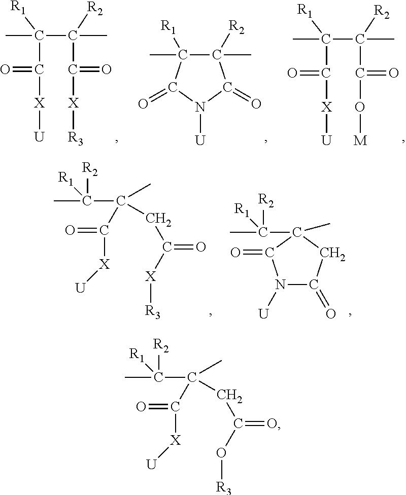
CC(C(C)([R2])C(O[M])=O)([R1])C([X][U])=O.C1(C)([R2])C(C)([R1])C(=O)N([U])C1=O.CC(C(C)([R2])C([X][R3])=O)([R1])C([X][U])=O.N1([U])C(=O)CC(C(C)([R2])[R1])(C)C1=O.CC([R1])([R2])C(C(=O)[X][U])(CC(=O)[X][R3])C.CC([R1])([R2])C(C(=O)[X][U])(CC(=O)O[R3])C
